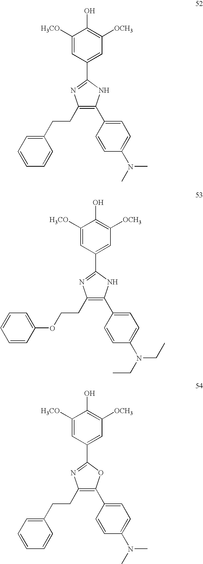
C1([H3CO])=CC(C2=NC(CCC3=CC=CC=C3)=C(C3=CC=C(N(C)C)C=C3)N2)=CC([OCH3])=C1O.C1([H3CO])=CC(C2=NC(CCOC3=CC=CC=C3)=C(C3=CC=C(N(CC)CC)C=C3)N2)=CC([OCH3])=C1O.C1([H3CO])=CC(C2=NC(CCC3=CC=CC=C3)=C(C3=CC=C(N(C)C)C=C3)O2)=CC([OCH3])=C1O
